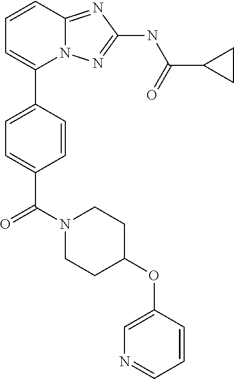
C1=CC2=NC(NC(C3CC3)=O)=NN2C(C2=CC=C(C(N3CCC(OC4=CN=CC=C4)CC3)=O)C=C2)=C1
